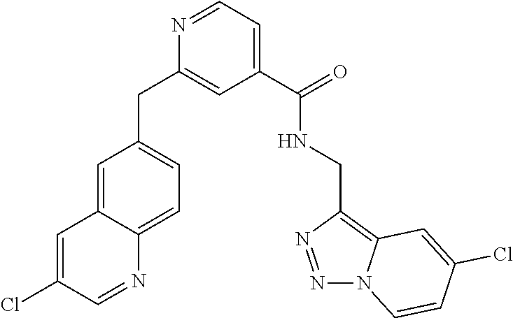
C1=NC(CC2=CC=C3C(=C2)C=C(Cl)C=N3)=CC(C(=O)NCC2=C3N(N=N2)C=CC(Cl)=C3)=C1
